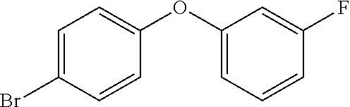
C1=C(OC2=CC=C(Br)C=C2)C=C(F)C=C1
